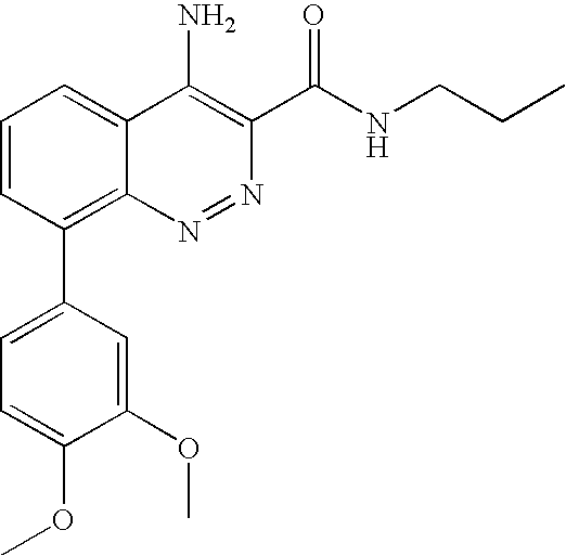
C1=C(OC)C(OC)=CC(C2=C3N=NC(C(NCCC)=O)=C(N)C3=CC=C2)=C1
